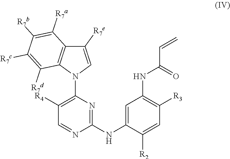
C1=NC(NC2=CC(NC(C=C)=O)=C([R3])C=C2[R2])=NC(N2C=C([R7e])C3=C2C([R7d])=C([R7c])C([R7b])=C3[R7a])=C1[R4]
